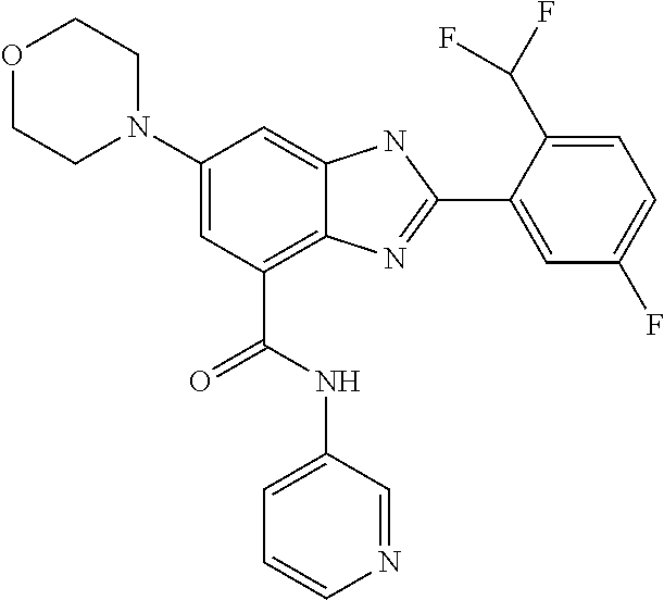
C1(N2CCOCC2)=CC(C(NC2=CC=CN=C2)=O)=C2C(=C1)NC(C1=CC(F)=CC=C1C(F)F)=N2
